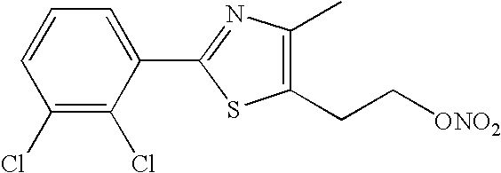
C1=CC=C(C2=NC(C)=C(CC[ONO2])S2)C(Cl)=C1Cl
